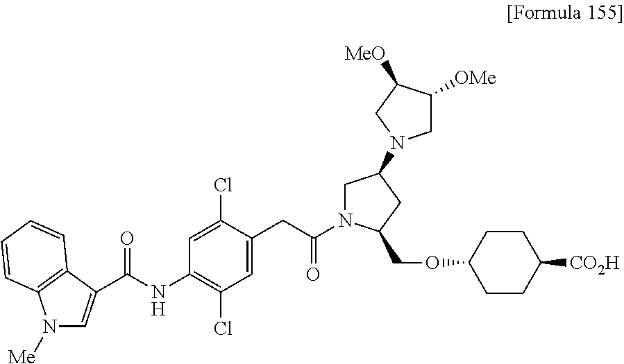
N1([Me])C=C(C(NC2=C(Cl)C=C(CC(=O)N3CC(N4CC([OMe])C([MeO])C4)CC3COC3CCC([CO2H])CC3)C(Cl)=C2)=O)C2=C1C=CC=C2
